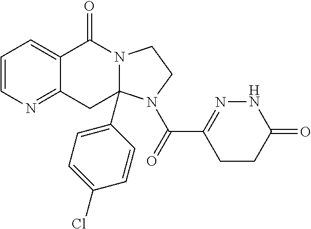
C1=CN=C2C(=C1)C(=O)N1CCN(C(C3=NNC(=O)CC3)=O)C1(C1=CC=C(Cl)C=C1)C2
